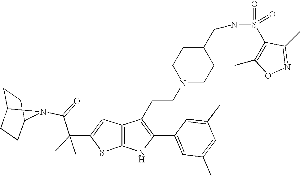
C1C2CCC(C1)N2C(=O)C(C1=CC2=C(S1)NC(C1=CC(C)=CC(C)=C1)=C2CCN1CCC(CNS(=O)(C2=C(C)ON=C2C)=O)CC1)(C)C
